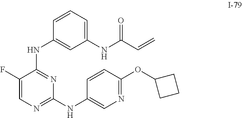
C1=CC=C(NC(C=C)=O)C=C1NC1=NC(NC2=CN=C(OC3CCC3)C=C2)=NC=C1F
